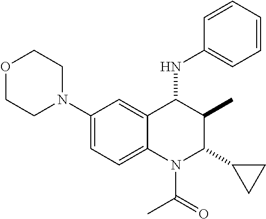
C1(N2CCOCC2)=CC=C2C(=C1)C(NC1=CC=CC=C1)C(C)C(C1CC1)N2C(C)=O
